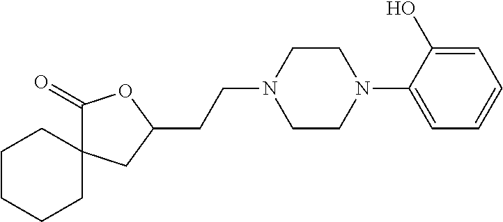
C1(=O)C2(CC(CCN3CCN(C4=CC=CC=C4O)CC3)O1)CCCCC2
